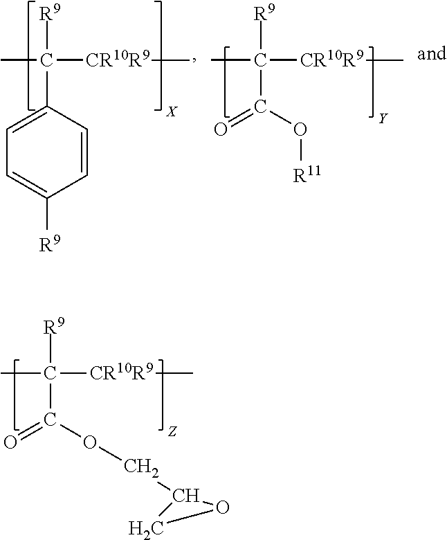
C1=CC(C([R9])([CR10R9]C)C)=CC=C1[R9].[R11]OC(=O)C([R9])([CR10R9]C)C.C(OC(=O)C([R9])([CR10R9]C)C)C1CO1
